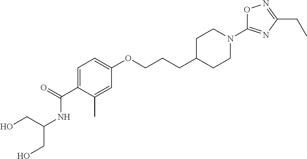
C1=C(C(=O)NC(CO)CO)C(C)=CC(OCCCC2CCN(C3=NC(CC)=NO3)CC2)=C1
